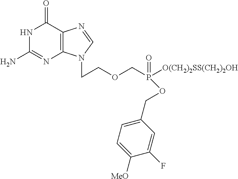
N1C(N)=NC2=C(C1=O)N=CN2CCOCP([O(CH2)2SS(CH2)2OH])(=O)OCC1=CC=C([MeO])C(F)=C1
